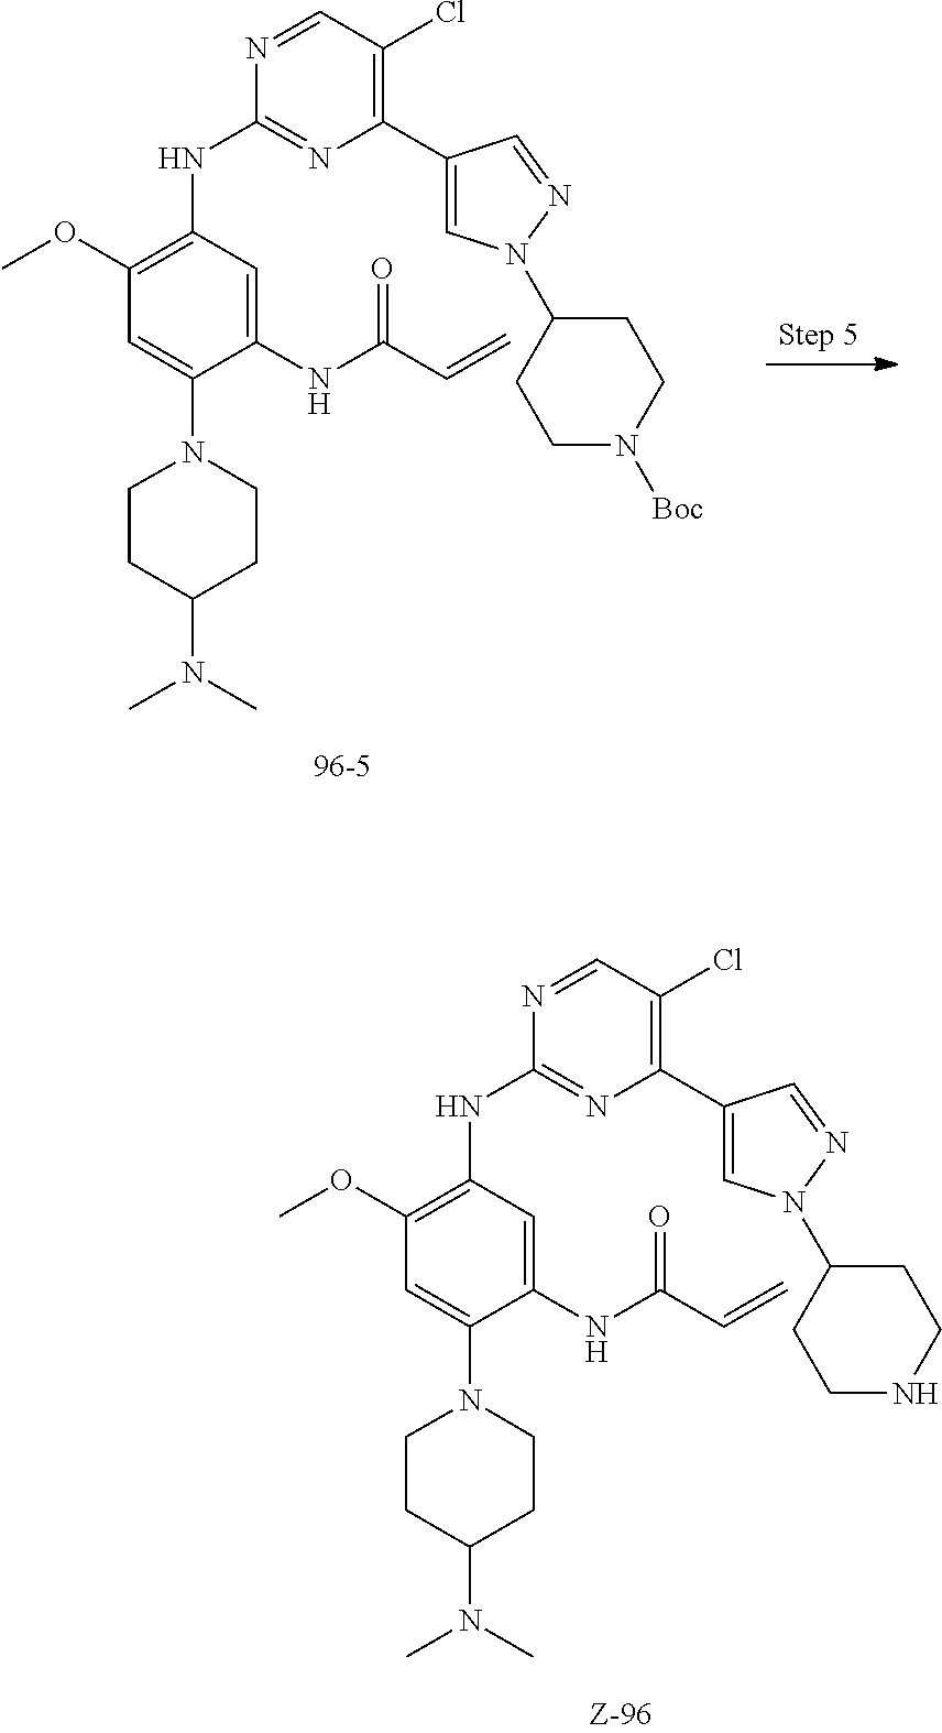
C1(C2=C(Cl)C=NC(NC3=C(OC)C=C(N4CCC(N(C)C)CC4)C(NC(C=C)=O)=C3)=N2)=CN(C2CCNCC2)N=C1.C1(C2=C(Cl)C=NC(NC3=C(OC)C=C(N4CCC(N(C)C)CC4)C(NC(C=C)=O)=C3)=N2)=CN(C2CCN([Boc])CC2)N=C1
